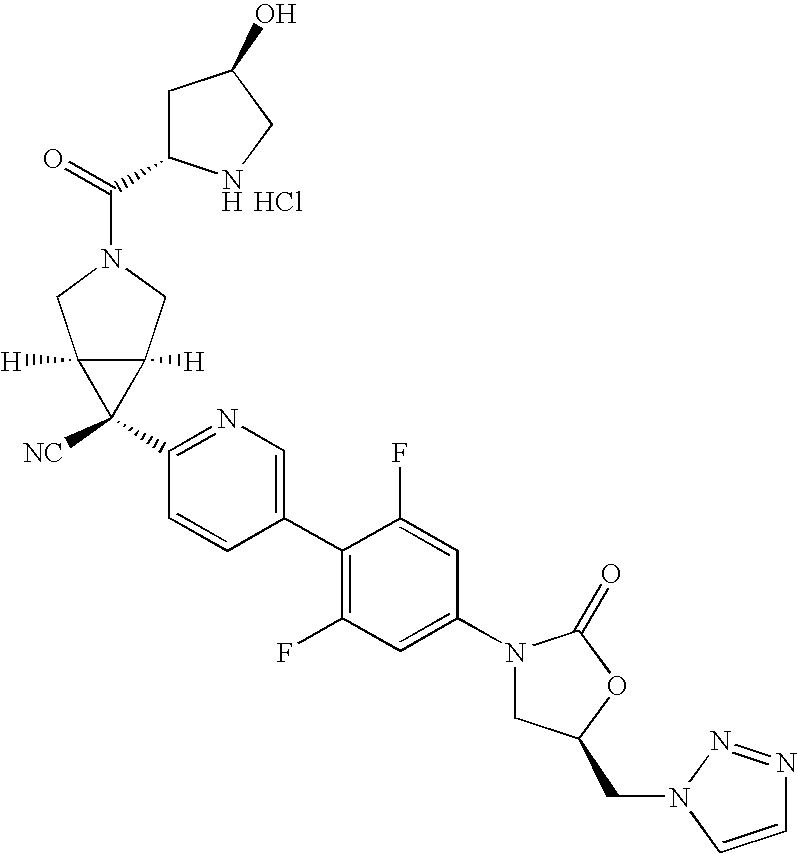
C1(N2CC(CN3N=NC=C3)OC2=O)=CC(F)=C(C2=CN=C(C3([NC])C4([H])C3([H])CN(C(=O)C3CC(O)CN3)C4)C=C2)C(F)=C1.Cl
